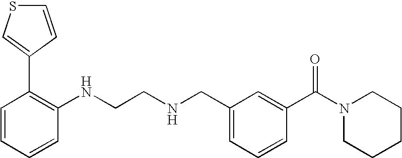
C1=CC=CC(NCCNCC2=CC=CC(C(N3CCCCC3)=O)=C2)=C1C1=CSC=C1
